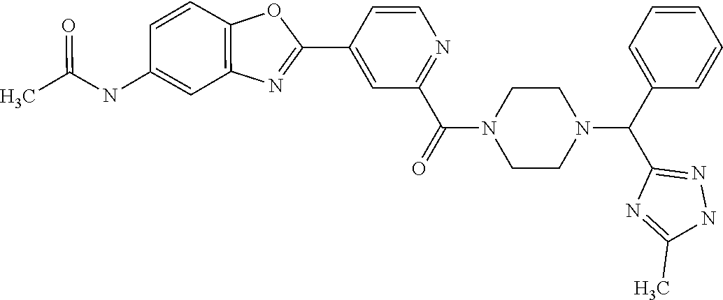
C1=C(C2=NC3=C(C=CC(NC(C)=O)=C3)O2)C=CN=C1C(=O)N1CCN(C(C2=CC=CC=C2)C2=NNC(C)=N2)CC1
